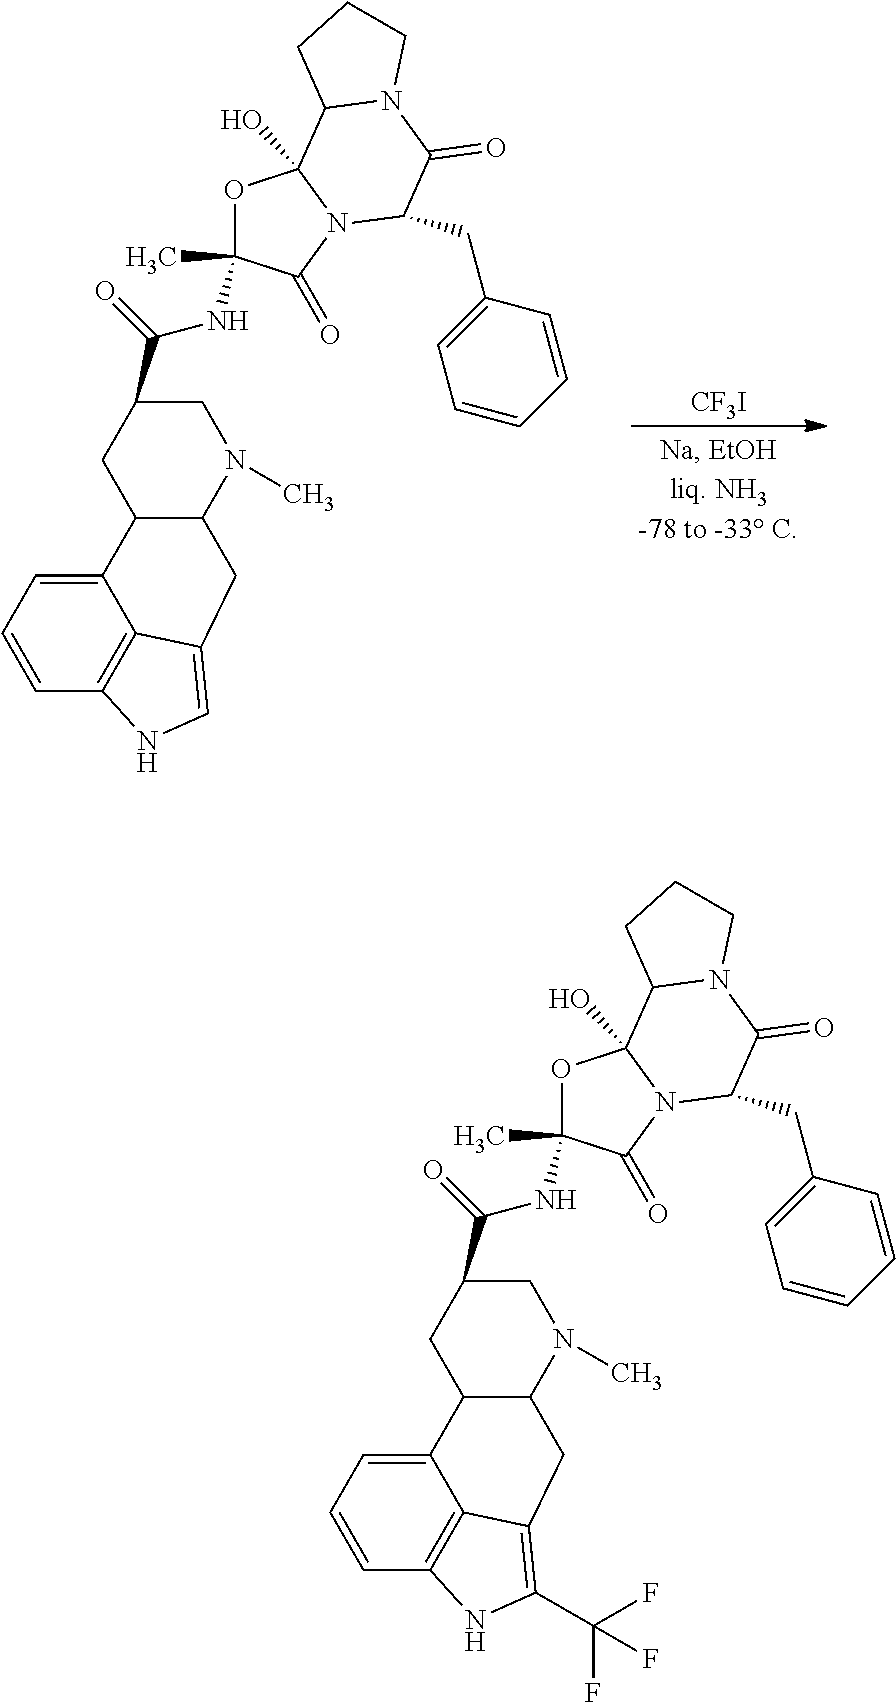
[CF3I].C1=CC=C2C3=C1NC=C3CC1C2CC(C(NC2(C)OC3(O)N(C2=O)C(CC2=CC=CC=C2)C(=O)N2C3CCC2)=O)CN1C.C1=CC=C2C3=C1NC(C(F)(F)F)=C3CC1C2CC(C(NC2(C)OC3(O)N(C2=O)C(CC2=CC=CC=C2)C(=O)N2C3CCC2)=O)CN1C
